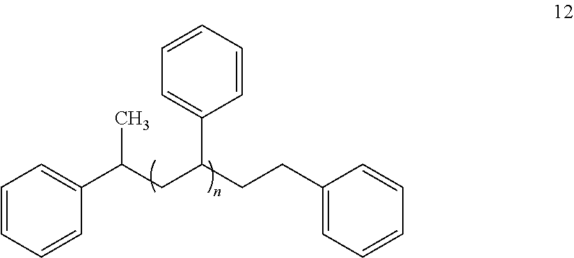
C1=CC=CC(C(CC(CCC2=CC=CC=C2)C2=CC=CC=C2)C)=C1
